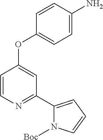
C1=CN=C(C2=CC=CN2[Boc])C=C1OC1=CC=C(N)C=C1
